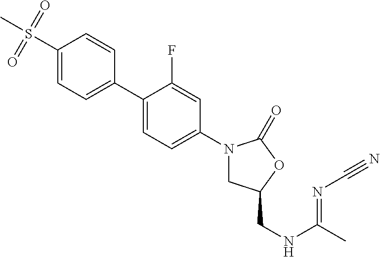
C1(C2=CC=C(N3CC(CNC(C)=NC#N)OC3=O)C=C2F)=CC=C(S(C)(=O)=O)C=C1
